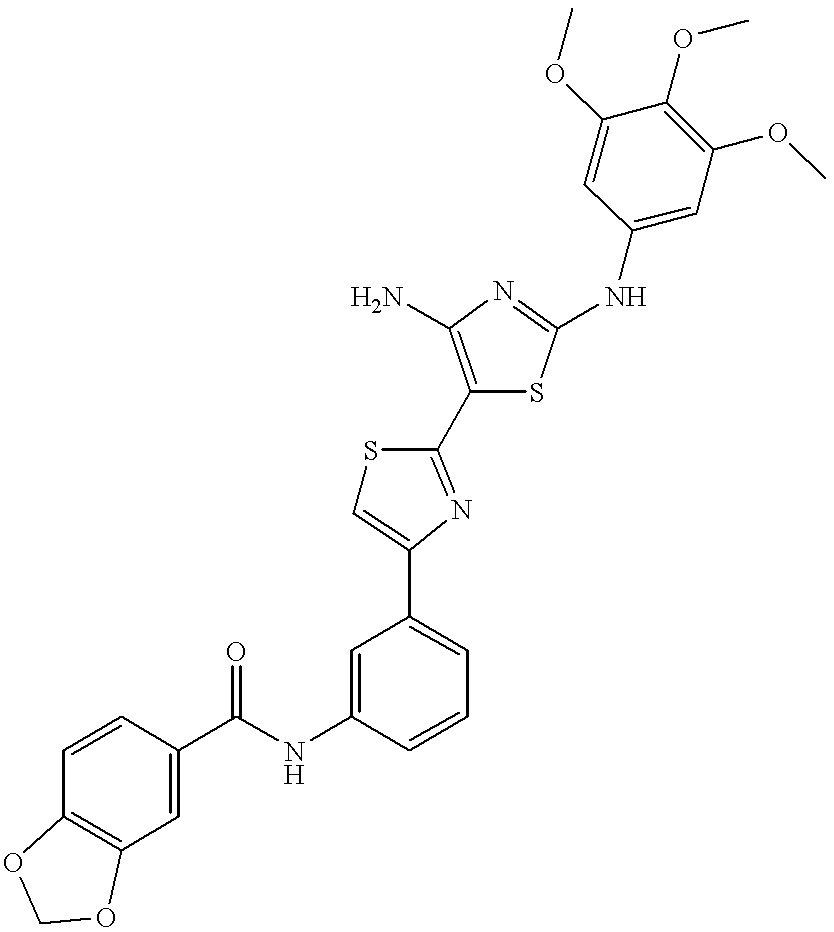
C1(C(NC2=CC(C3=CSC(C4=C(N)N=C(NC5=CC(OC)=C(OC)C(OC)=C5)S4)=N3)=CC=C2)=O)=CC2=C(C=C1)OCO2
